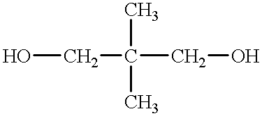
OCC(C)(C)CO
